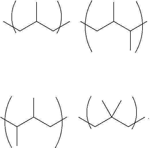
CCC(CC)C.CCC(C(C)C)C.CCC(C(C)C)C.CCC(CC)(C)C
